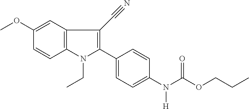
C12=C(C=C(OC)C=C1)C(C#N)=C(C1=CC=C(N(C(=O)OCCC)[H])C=C1)N2CC
